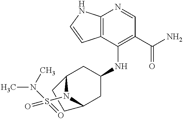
C12=C(C(NC3CC4N(S(N(C)C)(=O)=O)C(C3)CC4)=C(C(N)=O)C=N1)C=CN2
